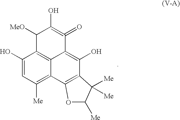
C1(O)=CC([Me])=C2C3=C1C([MeO])C(O)=C(=O)C3=C(O)C1=C2OC([Me])C1([Me])[Me]
